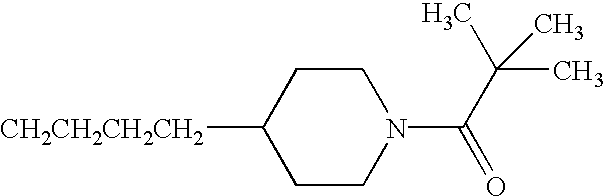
C1CN(C(=O)C(C)(C)C)CCC1[CH2CH2CH2CH2]
